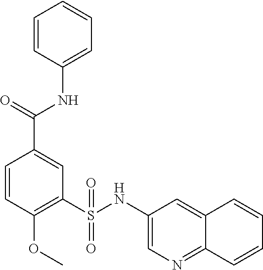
C1=CC(OC)=C(S(NC2=CN=C3C(=C2)C=CC=C3)(=O)=O)C=C1C(=O)NC1=CC=CC=C1
